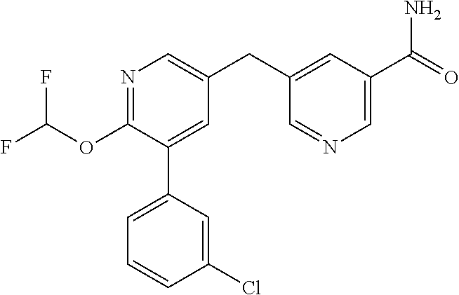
C1(OC(F)F)=NC=C(CC2=CC(C(=O)N)=CN=C2)C=C1C1=CC=CC(Cl)=C1
